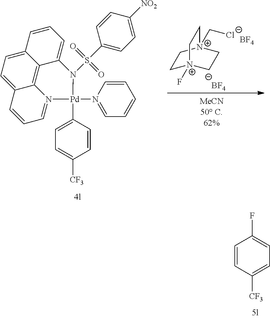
C1[N+]2(C[Cl-])CC[N+](F)(C1)CC2.[BF4].[BF4].C1=C2C3=C4C(=CC=C3C=C1)C=CC=N4[Pd](N1=CC=CC=C1)(C1=CC=C([CF3])C=C1)N2S(C1=CC=C([NO2])C=C1)(=O)=O.C1=CC([CF3])=CC=C1F
